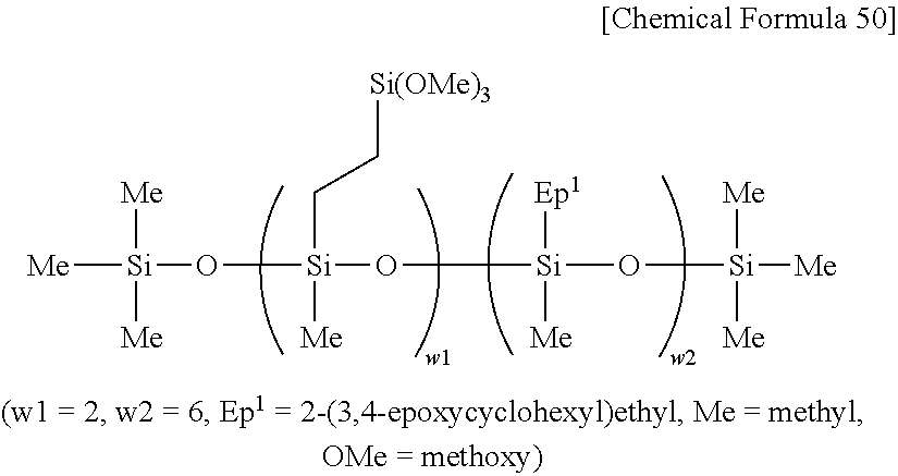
[Me][Si]([Me])([Me])O[Si](O[Si](O[Si]([Me])([Me])[Me])([Ep1])[Me])([Me])CC[Si(OMe)3]
